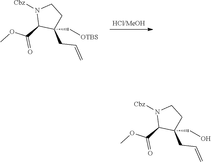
N1([Cbz])C(C(OC)=O)C(CC=C)(C[OTBS])CC1.N1([Cbz])C(C(OC)=O)C(CC=C)(CO)CC1
